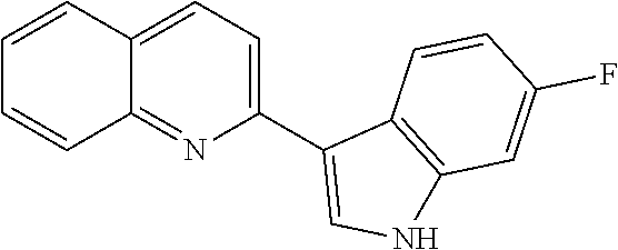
C1=CC2=CC=C(C3=CNC4=C3C=CC(F)=C4)N=C2C=C1
